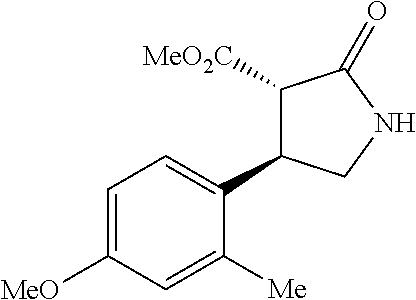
C1([MeO2C])C(C2=CC=C([MeO])C=C2[Me])CNC1=O
